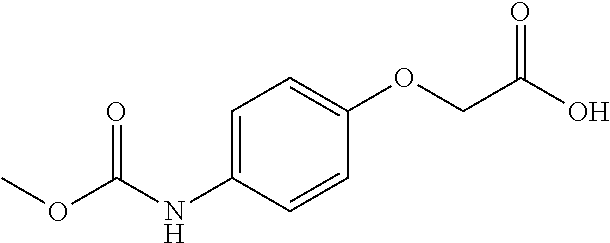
C1=C(NC(OC)=O)C=CC(OCC(O)=O)=C1
